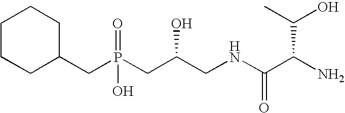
C1CCC(CP(CC(CNC(C(N)C(C)O)=O)O)(=O)O)CC1
